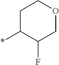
C1C(*)C(F)COC1
